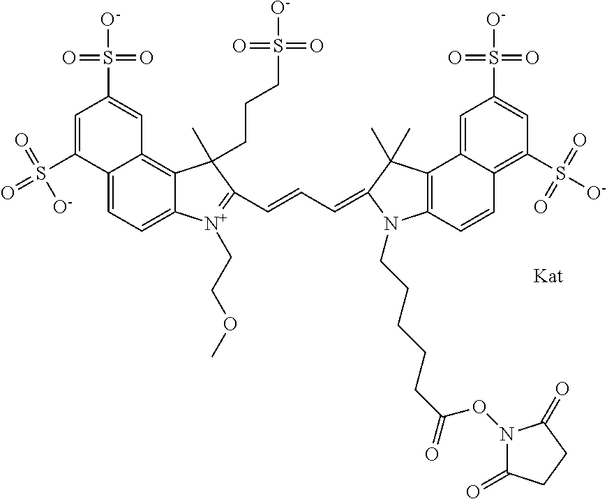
C12=CC=C3C(=C1C=C(S(=O)(=O)[O-])C=C2S(=O)(=O)[O-])C(CCCS(=O)(=O)[O-])(C)C(C=CC=C1C(C)(C)C2=C(N1CCCCCC(=O)ON1C(=O)CCC1=O)C=CC1=C(S(=O)(=O)[O-])C=C(S([O-])(=O)=O)C=C21)=[N+]3CCOC
